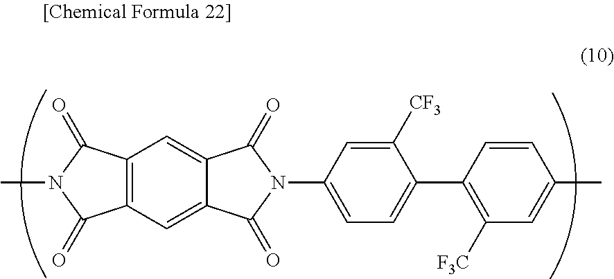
C12=C(C(=O)N(C)C1=O)C=C1C(=C2)C(=O)N(C2=CC=C(C3=C([F3C])C=C(C)C=C3)C([CF3])=C2)C1=O
